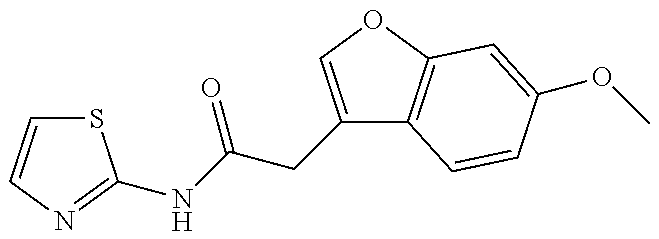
S1C=CN=C1NC(=O)CC1=COC2=C1C=CC(OC)=C2
